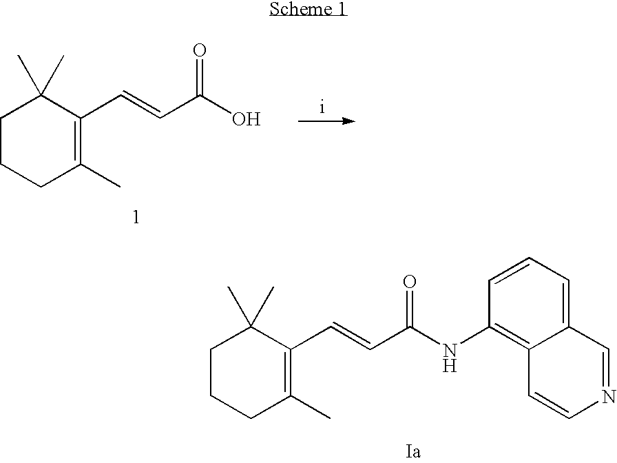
C1CCC(C)=C(C=CC(O)=O)C1(C)C.C1CCC(C)=C(C=CC(NC2=C3C(=CC=C2)C=NC=C3)=O)C1(C)C
